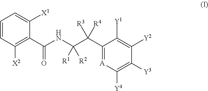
C1=CC([X2])=C(C(NC(C(C2=[A]C([Y4])=C([Y3])C([Y2])=C2[Y1])([R3])[R4])([R1])[R2])=O)C([X1])=C1
